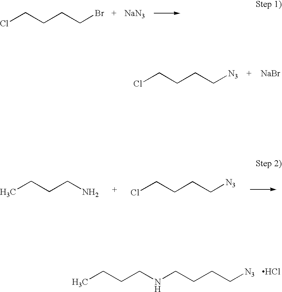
ClCCCCBr.[NaN3].ClCCCC[N3].[NaBr].CCCCN.ClCCCC[N3].CCCCNCCCC[N3].Cl
